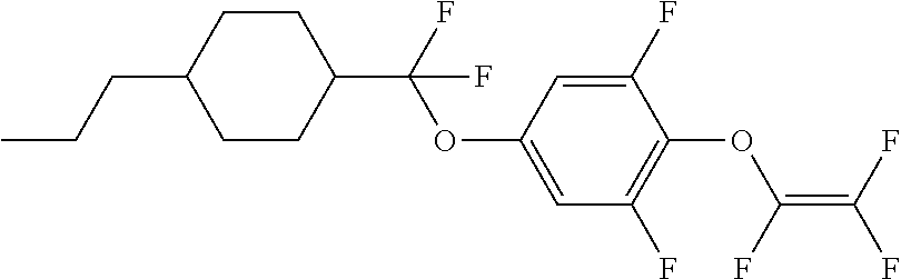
C1CC(C(F)(OC2=CC(F)=C(OC(=C(F)F)F)C(F)=C2)F)CCC1CCC
